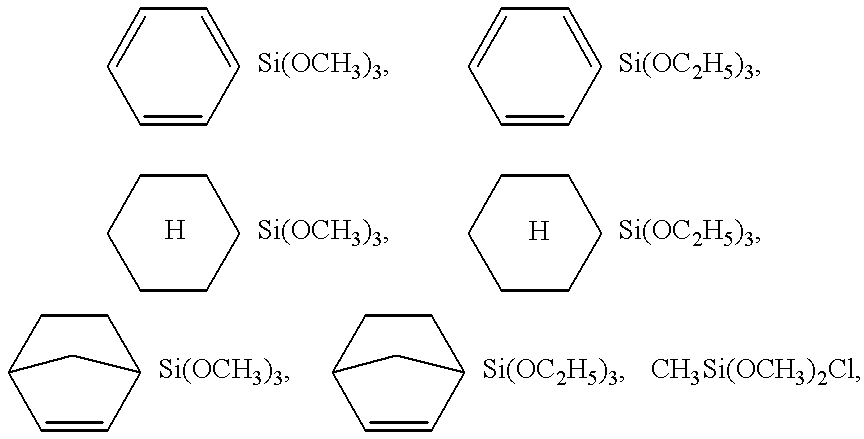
C1=CC=CC=C1.C1=CC=CC=C1.C1CCCCC1.C1CCCCC1.C1C2C=CC(C1)C2.C1C2C=CC(C1)C2
